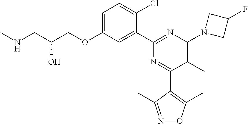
C1=C(OCC(CNC)O)C=C(C2=NC(N3CC(F)C3)=C(C)C(C3=C(C)ON=C3C)=N2)C(Cl)=C1
